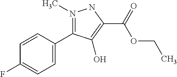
C1(C2=N(C)NC(C(=O)OCC)=C2O)=CC=C(F)C=C1
